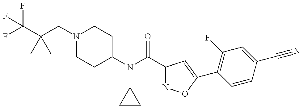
C(C1(CN2CCC(N(C(C3=NOC(C4=C(F)C=C(C#N)C=C4)=C3)=O)C3CC3)CC2)CC1)(F)(F)F
